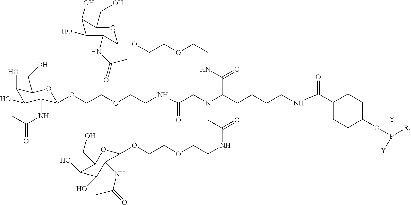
C1(O)C(O)C(NC(C)=O)C(OCCOCCNC(CN(C(CCCCNC(C2CCC(OP([R])(=[Y])[Y])CC2)=O)C(=O)NCCOCCOC2OC(CO)C(O)C(O)C2NC(=O)C)CC(NCCOCCOC2OC(CO)C(O)C(O)C2NC(=O)C)=O)=O)OC1CO
